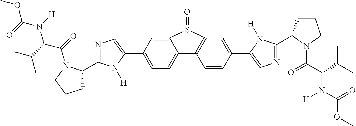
C12=CC=C(C3=CN=C(C4CCCN4C(C(N(C(OC)=O)[H])C(C)C)=O)N3[H])C=C1S(=O)C1=C2C=CC(C2=CN=C(C3CCCN3C(C(C(C)C)N(C(=O)OC)[H])=O)N2[H])=C1
